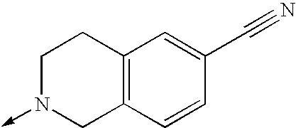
C12=C(C=CC(C#N)=C1)CN(->C)CC2
